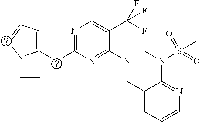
C(C1=NC=C(C(F)(F)F)C(NCC2=CC=CN=C2N(C)S(=O)(C)=O)=N1)C1=CC=CN1CC
